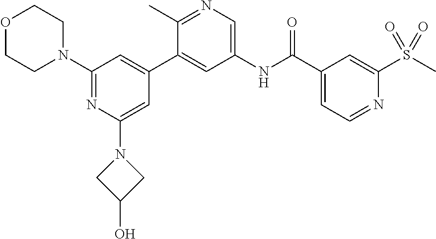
C1(N2CCOCC2)=NC(N2CC(O)C2)=CC(C2=CC(NC(C3=CC=NC(S(=O)(C)=O)=C3)=O)=CN=C2C)=C1
